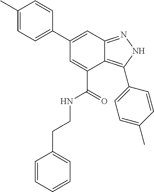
C12=NNC(C3=CC=C(C)C=C3)=C1C(C(=O)NCCC1=CC=CC=C1)=CC(C1=CC=C(C)C=C1)=C2
